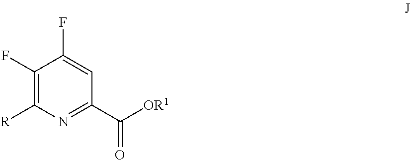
C1(F)=C([R])N=C(C([OR1])=O)C=C1F
